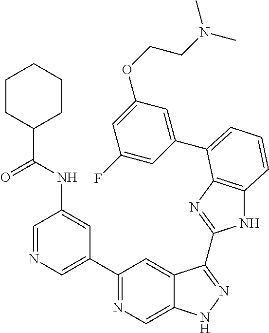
C1(C2=NC=C3C(=C2)C(C2=NC4=C(N2)C=CC=C4C2=CC(OCCN(C)C)=CC(F)=C2)=NN3)=CN=CC(NC(=O)C2CCCCC2)=C1
